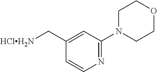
C1=CN=C(N2CCOCC2)C=C1C[HClH2N]
